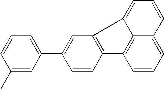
C1=CC(C)=CC(C2=CC3=C(C=C2)C2=C4C(=CC=C2)C=CC=C34)=C1
